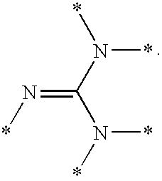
N(=C(N(*)*)N(*)*)*
